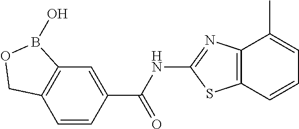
C12=C(C=CC(C(NC3=NC4=C(S3)C=CC=C4C)=O)=C1)COB2O
